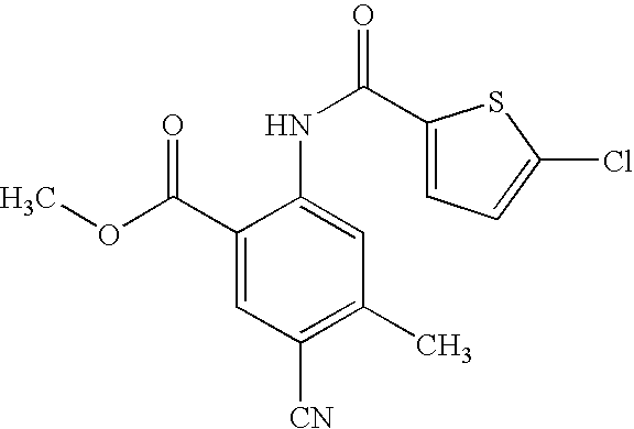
C1(NC(=O)C2=CC=C(Cl)S2)=CC(C)=C([CN])C=C1C(OC)=O
